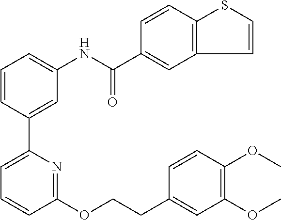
C1=CC(C2=CC=CC(OCCC3=CC(OC)=C(OC)C=C3)=N2)=CC(NC(C2=CC3=C(C=C2)SC=C3)=O)=C1
